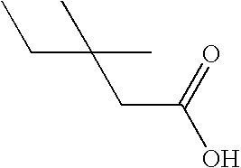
CCC(CC(O)=O)(C)C
